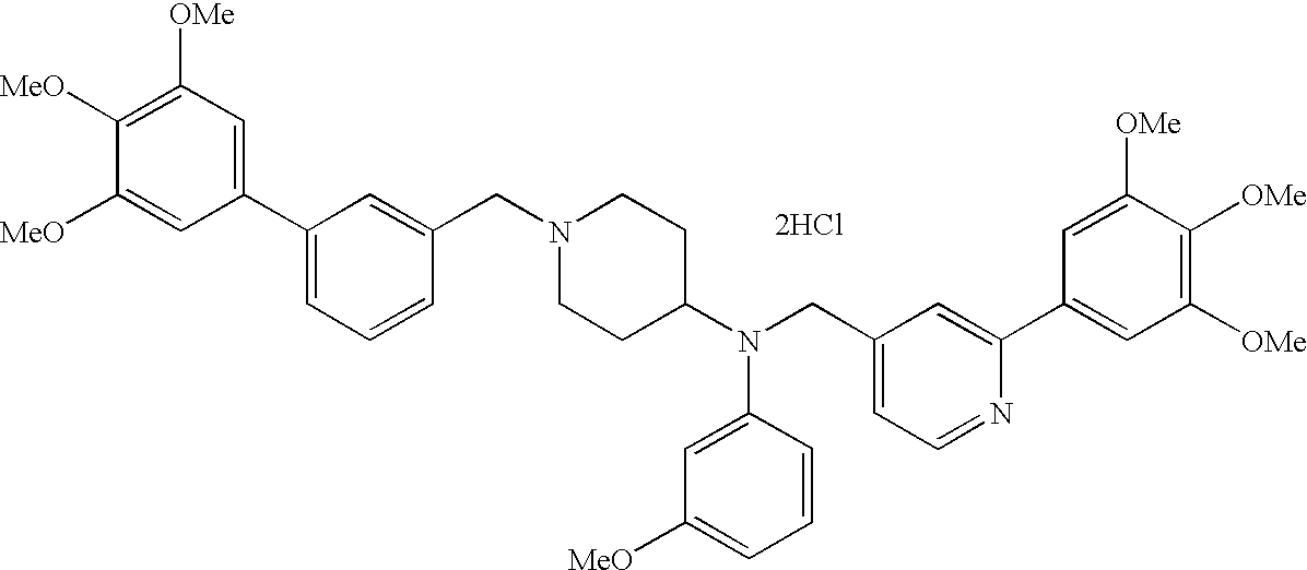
C1([OMe])=C([MeO])C([MeO])=CC(C2=CC=CC(CN3CCC(N(CC4=CC=NC(C5=CC([OMe])=C([OMe])C([OMe])=C5)=C4)C4=CC([MeO])=CC=C4)CC3)=C2)=C1.[2HCl]
